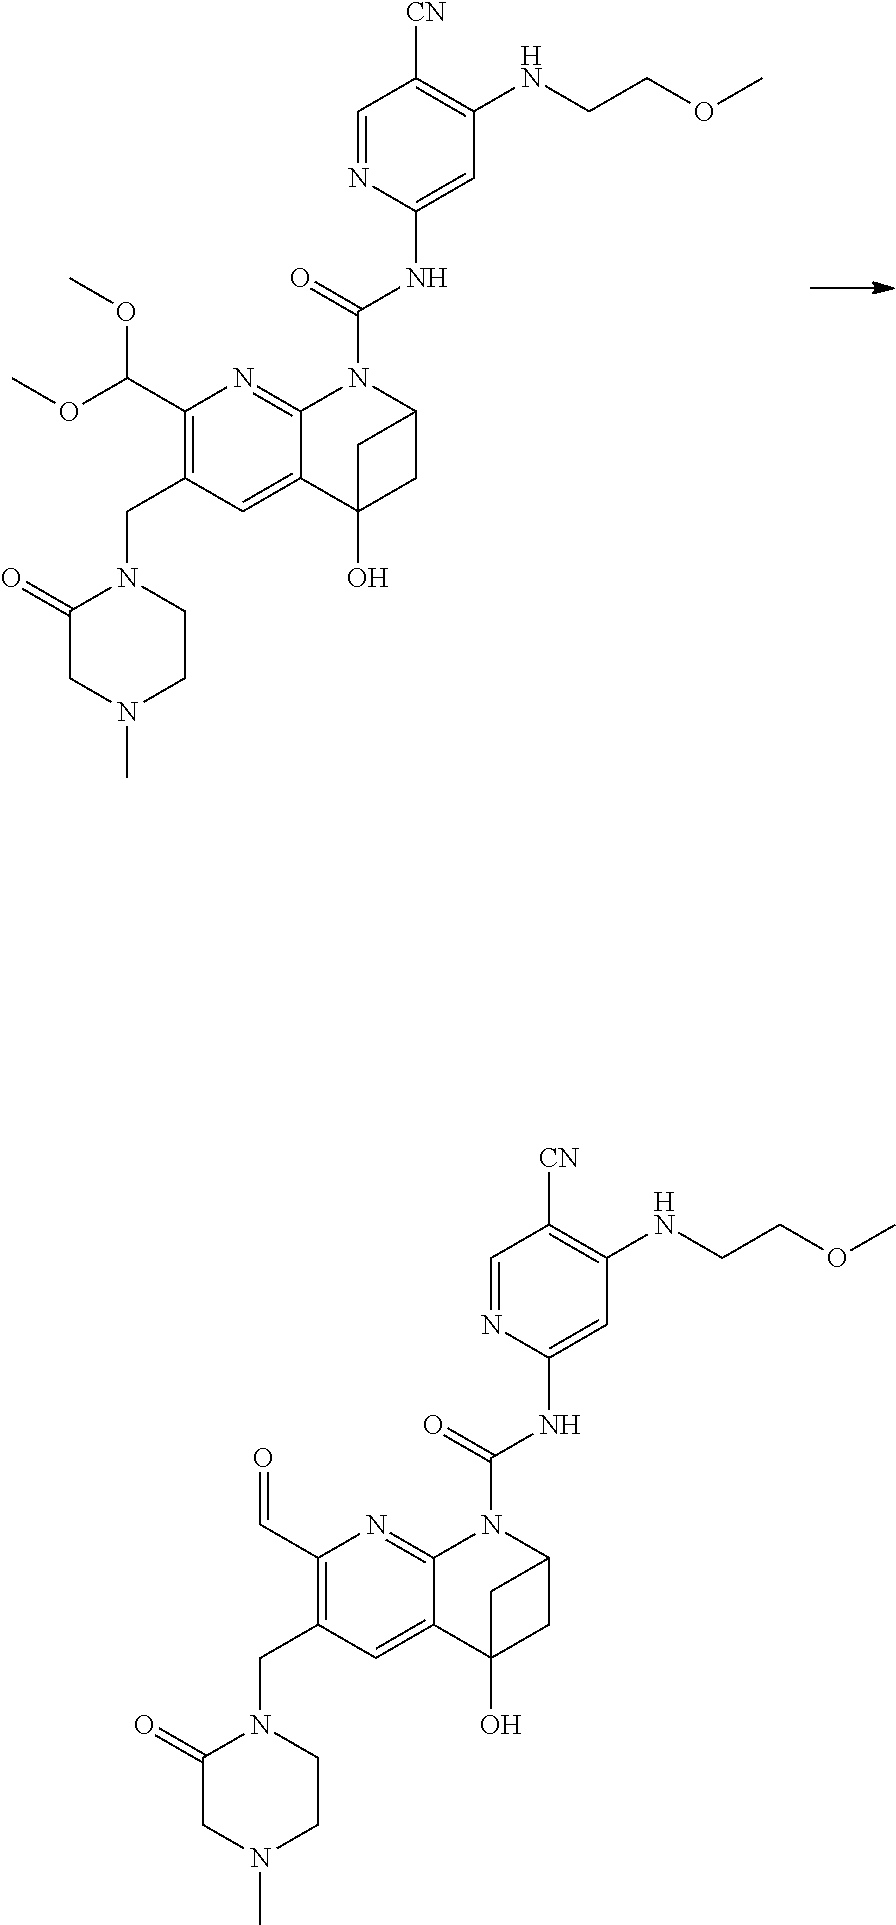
C(=O)(NC1=CC(NCCOC)=C([CN])C=N1)N1C2=NC(C=O)=C(CN3C(=O)CN(C)CC3)C=C2C2(O)CC1C2.C(=O)(NC1=CC(NCCOC)=C([CN])C=N1)N1C2=NC(C(OC)OC)=C(CN3C(=O)CN(C)CC3)C=C2C2(O)CC1C2
